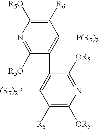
[P(R7)2]C1=C(C2=C([P(R7)2])C([R6])=C([OR5])N=C2[OR5])C([OR5])=NC([OR5])=C1[R6]
